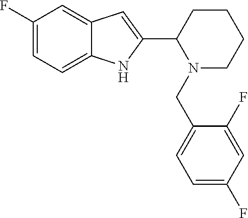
C1(F)=CC=C2C(=C1)C=C(C1N(CC3=CC=C(F)C=C3F)CCCC1)N2
